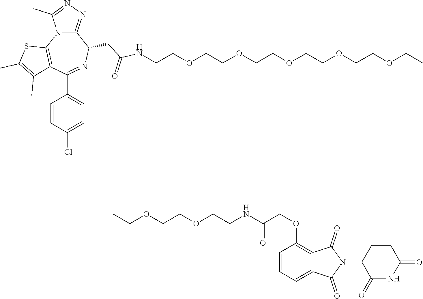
C12=NN=C(C)N1C1=C(C(C3=CC=C(Cl)C=C3)=NC2CC(NCCOCCOCCOCCOCCOCC)=O)C(C)=C(C)S1.O(CCNC(COC1=C2C(=CC=C1)C(=O)N(C1C(=O)NC(=O)CC1)C2=O)=O)CCOCC
